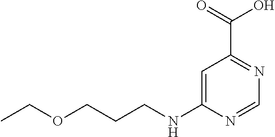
C1=C(NCCCOCC)N=CN=C1C(=O)O
